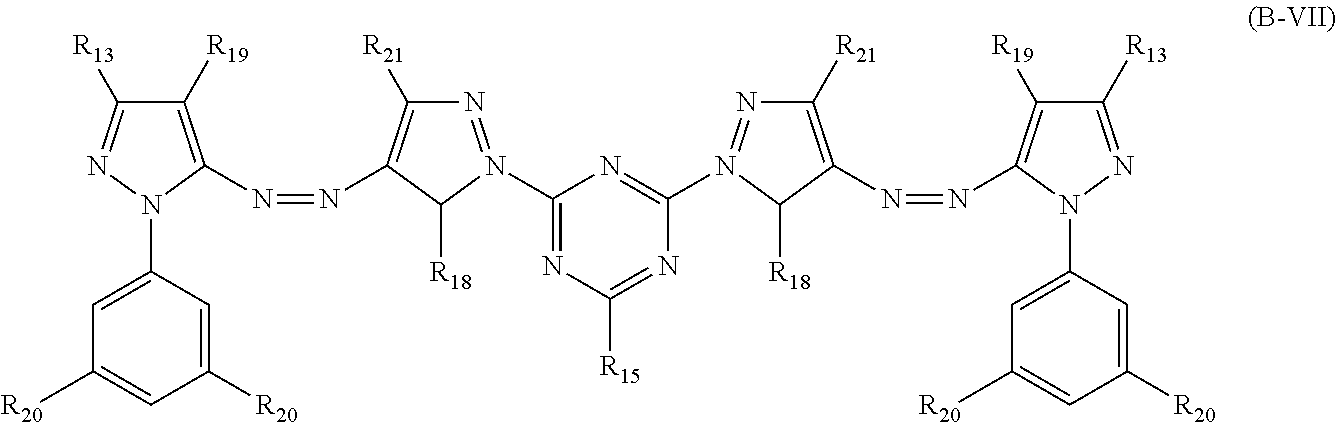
N1=N(C2=NC([R15])=NC(N3=NC([R21])=C(N=NC4=C([R19])C([R13])=NN4C4=CC([R20])=CC([R20])=C4)C3[R18])=N2)C([R18])C(N=NC2=C([R19])C([R13])=NN2C2=CC([R20])=CC([R20])=C2)=C1[R21]
